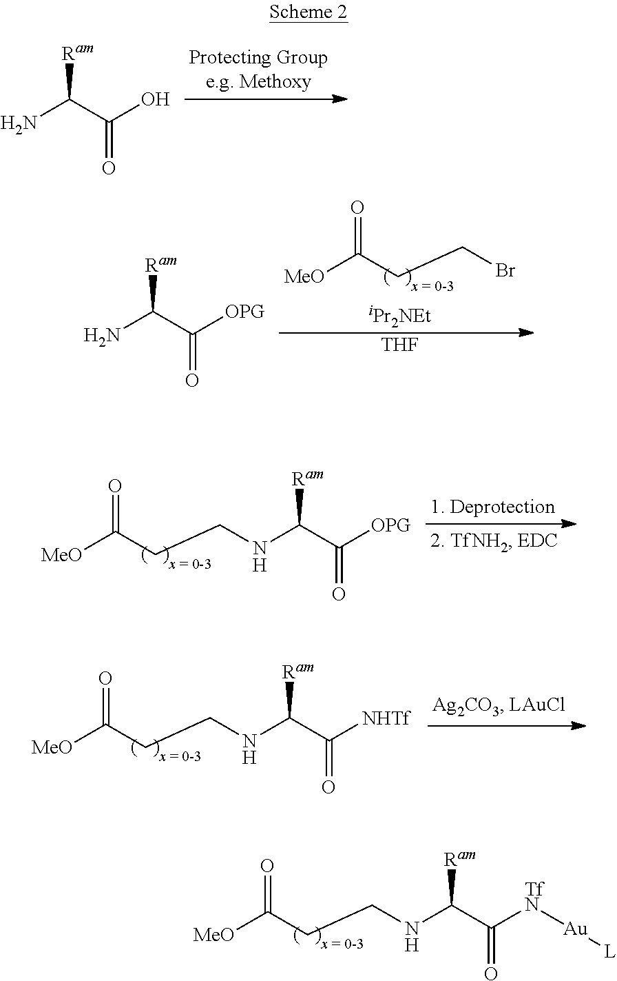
[MeO]C(CCNC(C([TfN][Au][L])=O)[Ram])=O.NC(C(O)=O)[Ram].[MeO]C(CCBr)=O.[iPr2NEt].[THF].NC(C([OPG])=O)[Ram].[MeO]C(CCNC(C([OPG])=O)[Ram])=O.[MeO]C(CCNC(C([NHTf])=O)[Ram])=O
